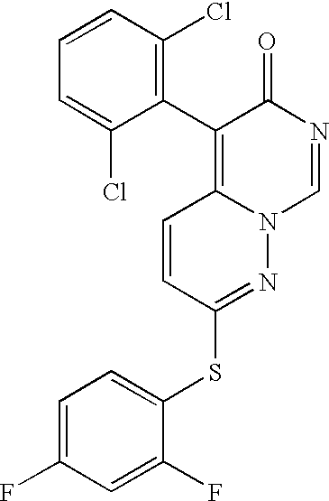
C1=C(F)C=C(F)C(SC2=NN3C(=C(C4=C(Cl)C=CC=C4Cl)C(=O)N=C3)C=C2)=C1
